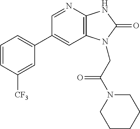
C1(C2=CC=CC([CF3])=C2)=CC2=C(N=C1)NC(=O)N2CC(N1CCCCC1)=O
